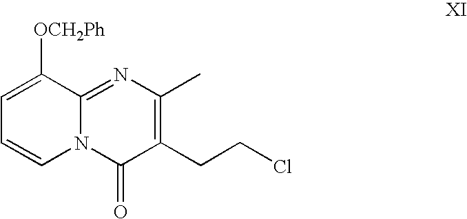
C1=C([OCH2Ph])C2=NC(C)=C(CCCl)C(=O)N2C=C1
